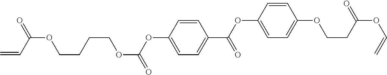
O(C1=CC=C(C(=O)OC2=CC=C(OCCC(OC=C)=O)C=C2)C=C1)C(OCCCCOC(C=C)=O)=O
